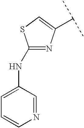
C1(NC2=CC=CN=C2)=NC(C(C)C)=CS1
